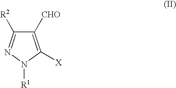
C1([CHO])=C([X])N([R1])N=C1[R2]
